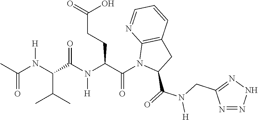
CC(N(C(C(C)C)C(N(C(C(N1C(C(=O)N(CC2=NNN=N2)[H])CC2=C1N=CC=C2)=O)CCC(=O)O)[H])=O)[H])=O
